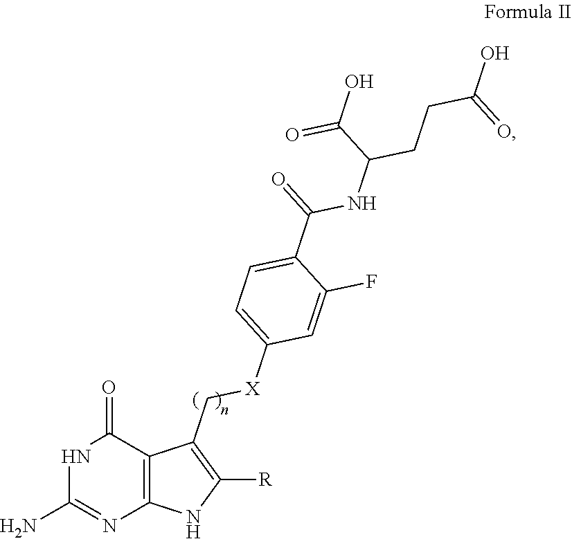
N1C(N)=NC2=C(C1=O)C(C[X]C1=CC=C(C(=O)NC(C(=O)O)CCC(O)=O)C(F)=C1)=C([R])N2
